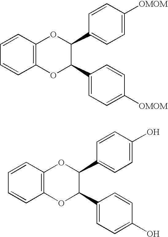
C1=CC2=C(C=C1)OC(C1=CC=C([OMOM])C=C1)C(C1=CC=C([OMOM])C=C1)O2.C1=CC2=C(C=C1)OC(C1=CC=C(O)C=C1)C(C1=CC=C(O)C=C1)O2
